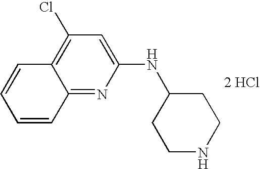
C12=NC(NC3CCNCC3)=CC(Cl)=C1C=CC=C2.[2 HCl]
